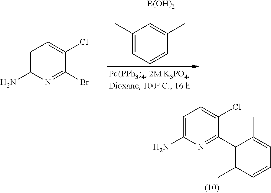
C1=C(N)N=C(Br)C(Cl)=C1.C1(C)=CC=CC(C)=C1[B(OH)2].C1(C2=NC(N)=CC=C2Cl)=C(C)C=CC=C1C
